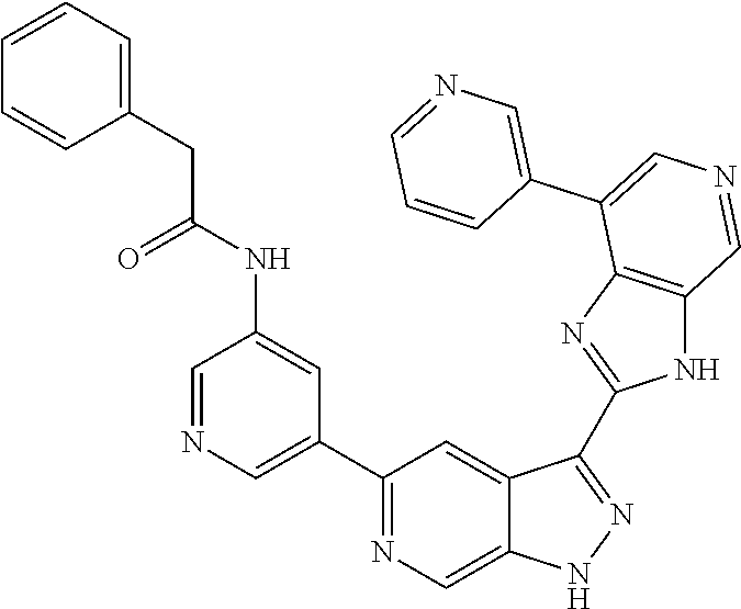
C1(C2=CN=CC(NC(=O)CC3=CC=CC=C3)=C2)=NC=C2C(=C1)C(C1=NC3=C(N1)C=NC=C3C1=CN=CC=C1)=NN2
